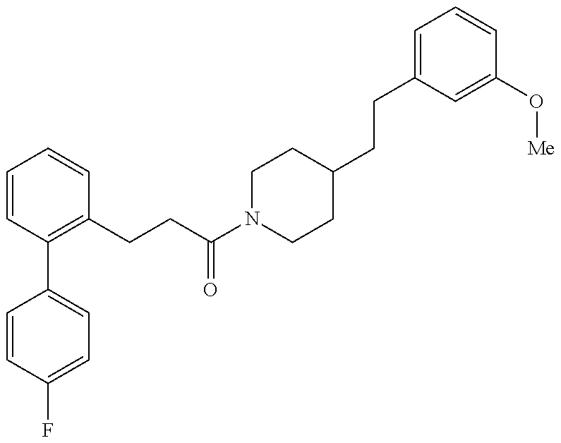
C1=CC(F)=CC=C1C1=C(CCC(N2CCC(CCC3=CC=CC(O[Me])=C3)CC2)=O)C=CC=C1
